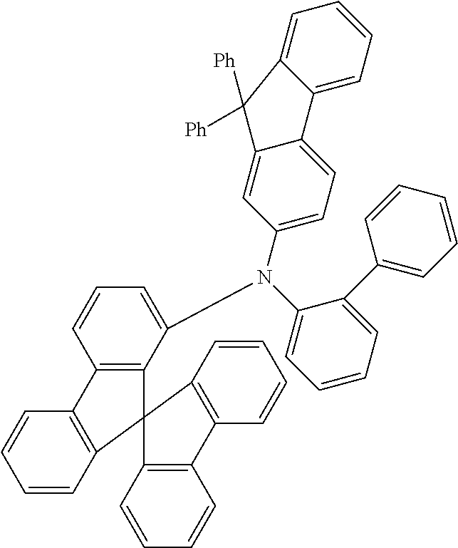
C1=CC2=C(C=C1)C1=C(C(N(C3=CC=CC=C3C3=CC=CC=C3)C3=CC=C4C(=C3)C([Ph])([Ph])C3=CC=CC=C43)=CC=C1)C21C2=C(C=CC=C2)C2=C1C=CC=C2
